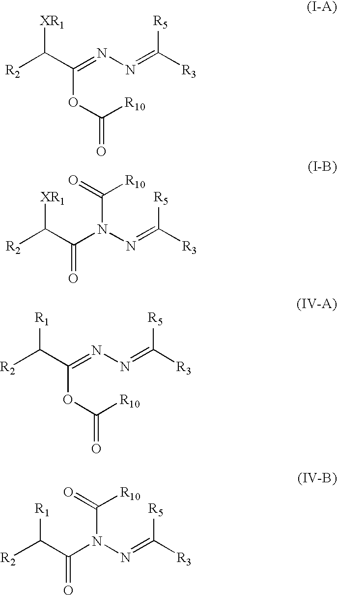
C(OC([R10])=O)(=NN=C([R3])[R5])C([R2])[XR1].C(=O)(N(N=C([R3])[R5])C([R10])=O)C([R2])[XR1].C(OC([R10])=O)(=NN=C([R3])[R5])C([R2])[R1].C(=O)(N(N=C([R3])[R5])C([R10])=O)C([R2])[R1]
